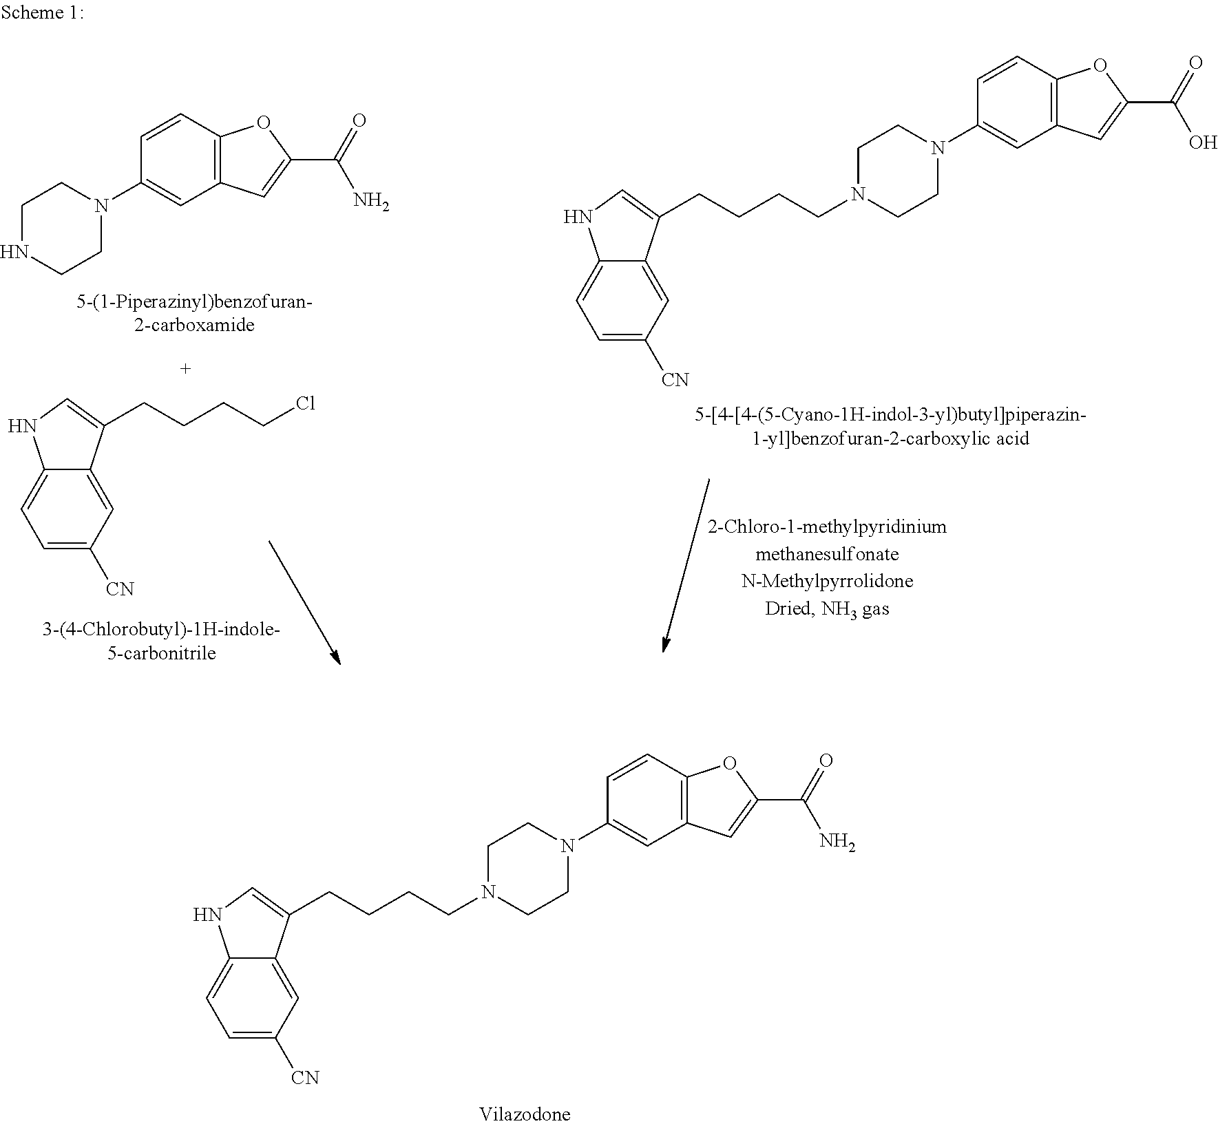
C12=C(C=CC(N3CCN(CCCCC4=CNC5=CC=C([CN])C=C54)CC3)=C1)OC(C(=O)N)=C2.C12=C(C=CC(N3CCNCC3)=C1)OC(C(=O)N)=C2.C1=C([CN])C=C2C(=C1)NC=C2CCCCCl.C1=C([CN])C=C2C(=C1)NC=C2CCCCN1CCN(C2=CC3=C(C=C2)OC(C(=O)O)=C3)CC1
